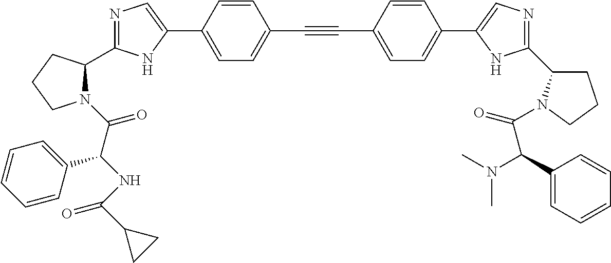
N1=C(C2N(C(C(NC(C3CC3)=O)C3=CC=CC=C3)=O)CCC2)NC(C2=CC=C(C#CC3=CC=C(C4=CN=C(C5CCCN5C(=O)C(C5=CC=CC=C5)N(C)C)N4)C=C3)C=C2)=C1
